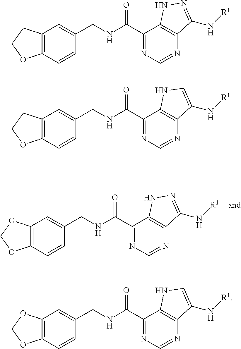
C12=C(C=C(CNC(C3=NC=NC4=C3NN=C4N[R1])=O)C=C1)OCO2.C12=C(C=C(CNC(C3=NC=NC4=C3NC=C4N[R1])=O)C=C1)OCO2.C12=C(C=C(CNC(C3=NC=NC4=C3NN=C4N[R1])=O)C=C1)CCO2.C12=C(C=C(CNC(C3=NC=NC4=C3NC=C4N[R1])=O)C=C1)CCO2
